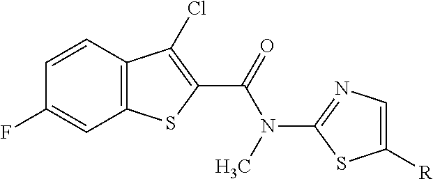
C12=C(C=CC(F)=C1)C(Cl)=C(C(=O)N(C)C1=NC=C([R])S1)S2
